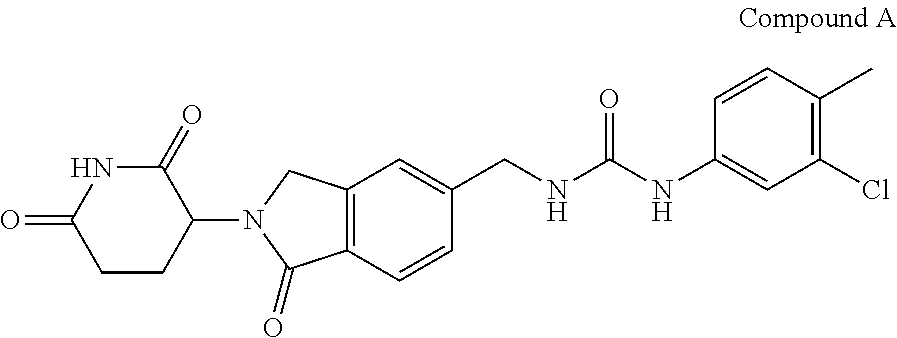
C1(=O)NC(=O)CCC1N1C(=O)C2=C(C1)C=C(CNC(NC1=CC(Cl)=C(C)C=C1)=O)C=C2
